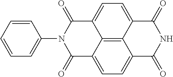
N1C(=O)C2=CC=C3C4=C2C(=CC=C4C(=O)N(C2=CC=CC=C2)C3=O)C1=O
